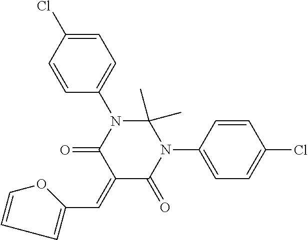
C1(=CC2=CC=CO2)C(=O)N(C2=CC=C(Cl)C=C2)C(C)(C)N(C2=CC=C(Cl)C=C2)C1=O
